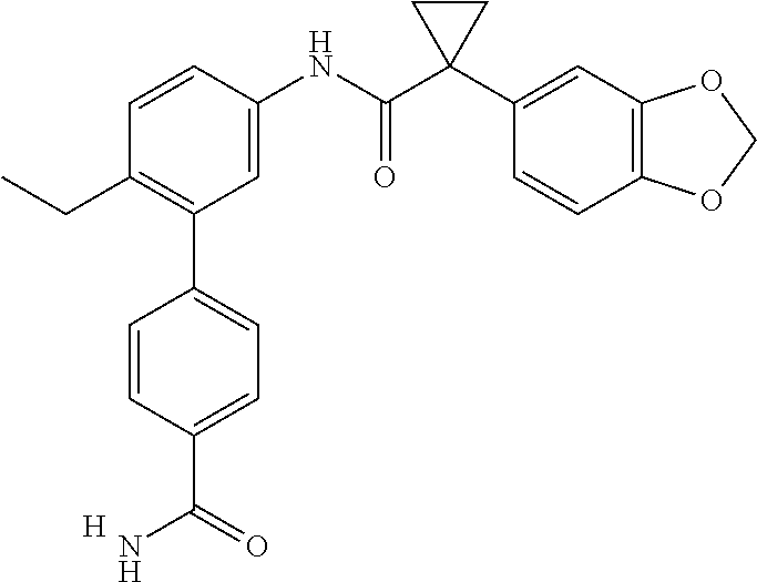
C1=C(NC(C2(C3=CC4=C(C=C3)OCO4)CC2)=O)C=CC(CC)=C1C1=CC=C(C(=O)N)C=C1.[H]
